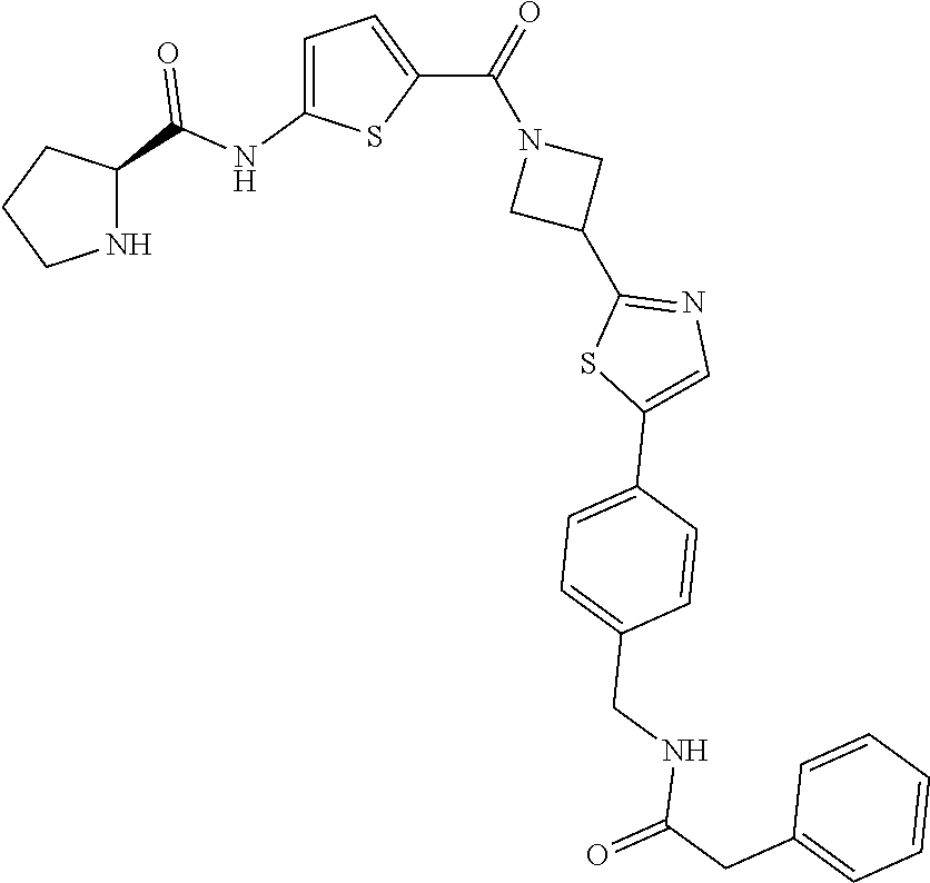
C1CNC(C(NC2=CC=C(C(=O)N3CC(C4=NC=C(C5=CC=C(CNC(CC6=CC=CC=C6)=O)C=C5)S4)C3)S2)=O)C1
